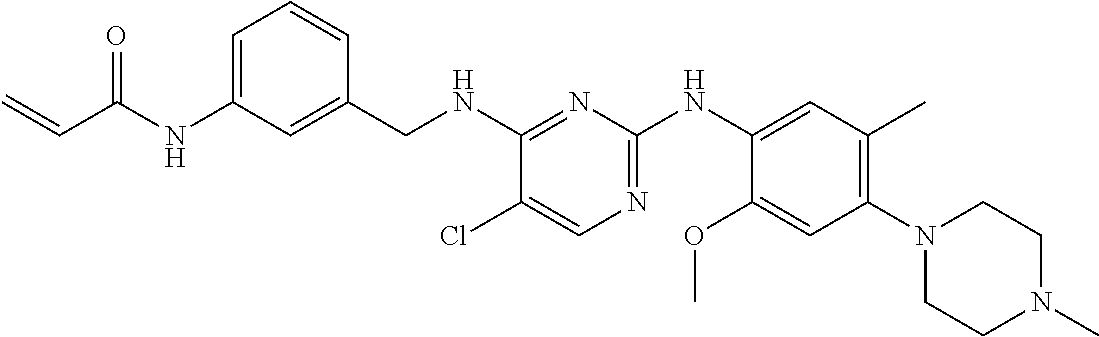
C=CC(NC1=CC=CC(CNC2=NC(NC3=CC(C)=C(N4CCN(C)CC4)C=C3OC)=NC=C2Cl)=C1)=O
